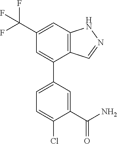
C12=C(C=C(C(F)(F)F)C=C1C1=CC=C(Cl)C(C(N)=O)=C1)NN=C2
